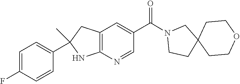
C12=C(N=CC(C(=O)N3CCC4(C3)CCOCC4)=C1)NC(C)(C1=CC=C(F)C=C1)C2
